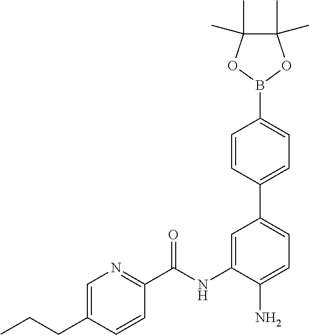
C1=C(CCC)C=CC(C(NC2=CC(C3=CC=C(B4OC(C)(C)C(C)(C)O4)C=C3)=CC=C2N)=O)=N1
